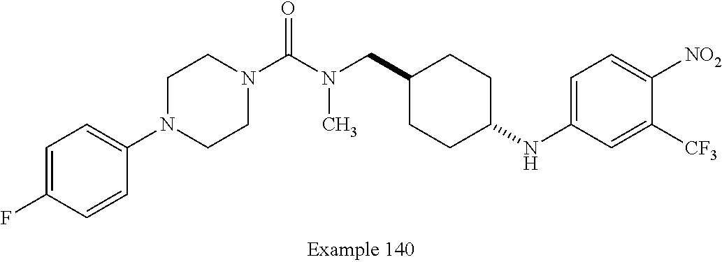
C1=C(F)C=CC(N2CCN(C(N(CC3CCC(NC4=CC=C([NO2])C([CF3])=C4)CC3)C)=O)CC2)=C1
